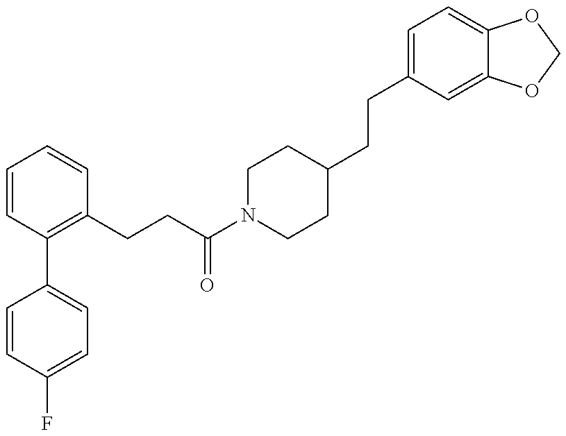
C1=CC(F)=CC=C1C1=C(CCC(N2CCC(CCC3=CC=C4C(=C3)OCO4)CC2)=O)C=CC=C1
